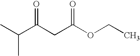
C(C)(C(CC(OCC)=O)=O)C
